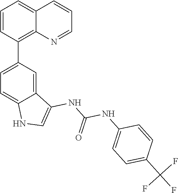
C1=CC(C2=CC=C3C(=C2)C(NC(NC2=CC=C(C(F)(F)F)C=C2)=O)=CN3)=C2C(=C1)C=CC=N2
